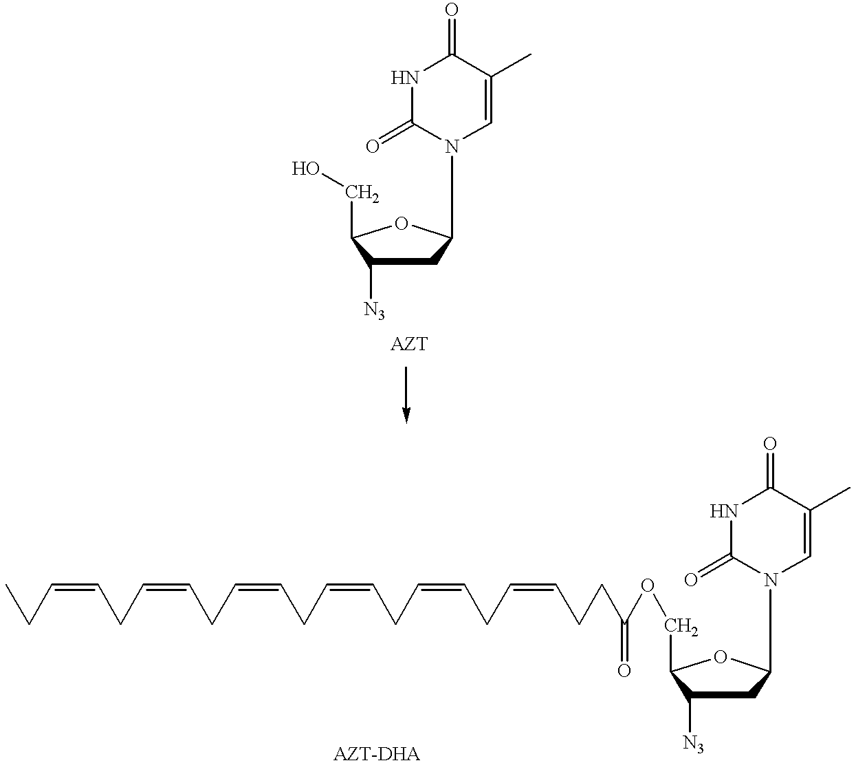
C(C1C([N3])CC(N2C=C(C)C(=O)NC2=O)O1)O.C(C1C([N3])CC(N2C=C(C)C(=O)NC2=O)O1)OC(CCC=CCC=CCC=CCC=CCC=CCC=CCC)=O
